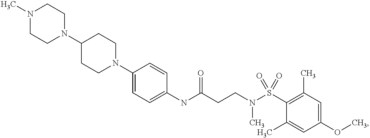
C1(NC(CCN(S(C2=C(C)C=C(OC)C=C2C)(=O)=O)C)=O)=CC=C(N2CCC(N3CCN(C)CC3)CC2)C=C1
